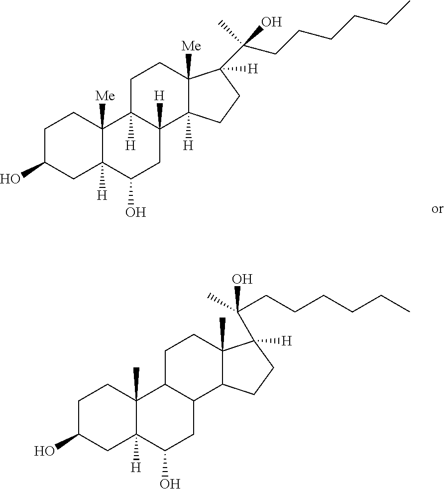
C1C(O)CC2([H])C([Me])(C1)C1([H])C([H])(CC2O)C2([H])C([Me])(CC1)C(C(CCCCCC)(C)O)([H])CC2.C1C(O)CC2([H])C(C)(C1)C1C(CC2O)C2C(C)(CC1)C([H])(C(O)(C)CCCCCC)CC2
